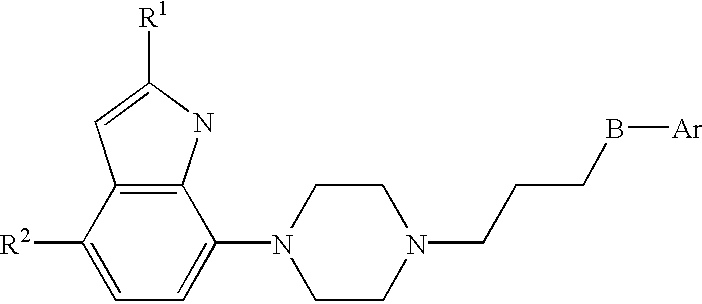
C12=C(C(N3CCN(CCCB[Ar])CC3)=CC=C1[R2])NC([R1])=C2
